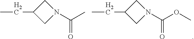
C1(CC)CN(C(OC)=O)C1.C1(CC)CN(C(C)=O)C1
